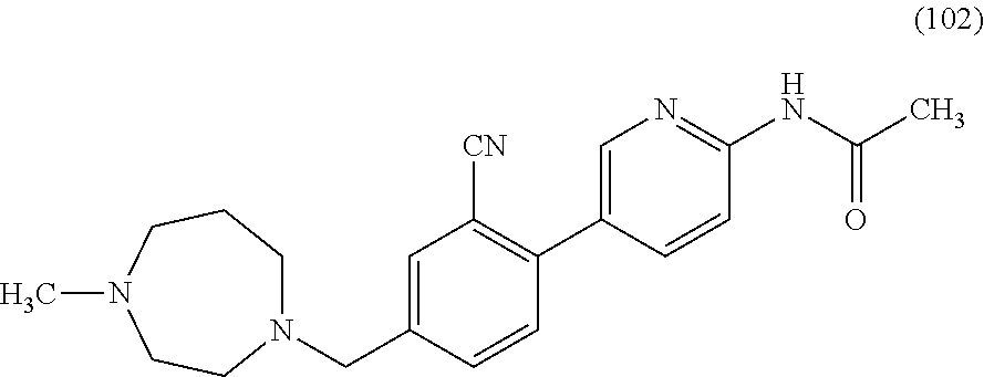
N1(CC2=CC([CN])=C(C3=CN=C(NC(C)=O)C=C3)C=C2)CCCN(C)CC1
